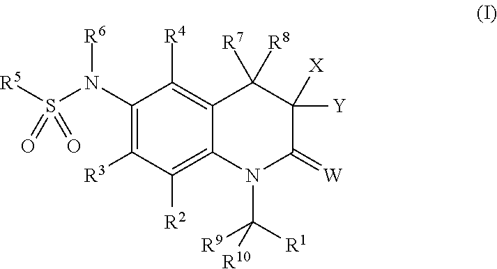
[R5]S(N(C1=C([R3])C([R2])=C2C(=C1[R4])C([R7])([R8])C([Y])([X])C(=[W])N2C([R1])([R9])[R10])[R6])(=O)=O
